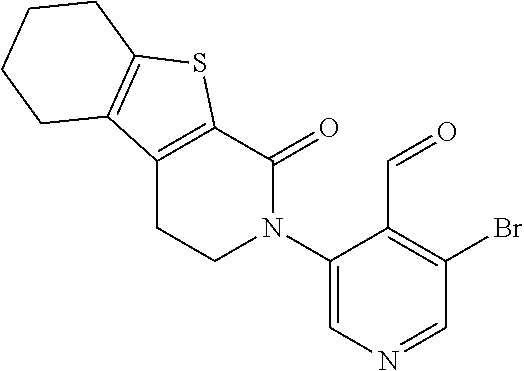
C1(N2CCC3=C(C2=O)SC2=C3CCCC2)=CN=CC(Br)=C1C=O
